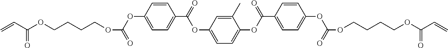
C1=CC(OC(OCCCCOC(C=C)=O)=O)=CC=C1C(=O)OC1=CC=C(OC(=O)C2=CC=C(OC(=O)OCCCCOC(C=C)=O)C=C2)C(C)=C1
